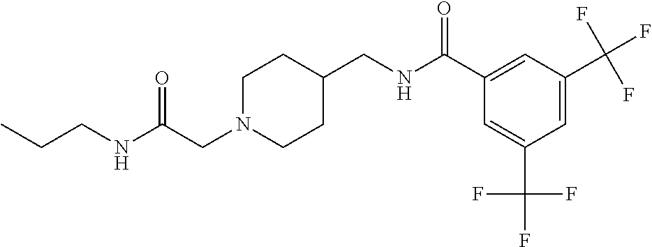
C(N1CCC(CNC(C2=CC(C(F)(F)F)=CC(C(F)(F)F)=C2)=O)CC1)C(NCCC)=O
